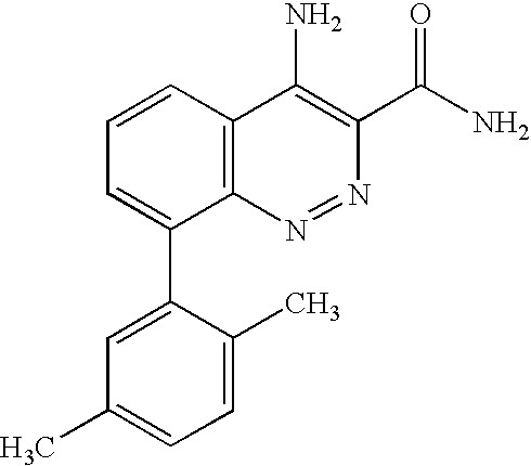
C1=CC2=C(C(C3=CC(C)=CC=C3C)=C1)N=NC(C(N)=O)=C2N
